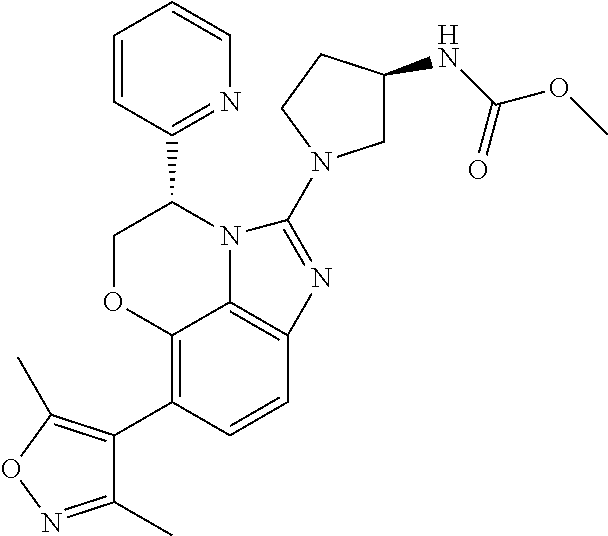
C12=C(C3=C(C)ON=C3C)C=CC3=C1N(C(C1=NC=CC=C1)CO2)C(N1CC(NC(OC)=O)CC1)=N3
